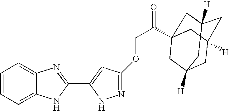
C1=CC=C2C(=C1)N=C(C1=CC(OCC(=O)C34CC5([H])CC([H])(CC([H])(C3)C5)C4)=NN1)N2
